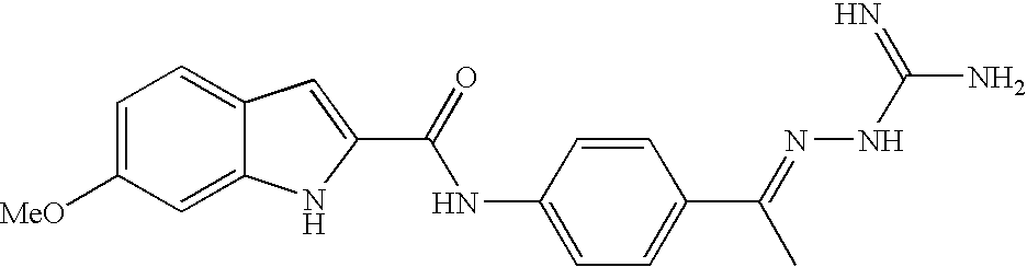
C1=C([MeO])C=C2C(=C1)C=C(C(=O)NC1=CC=C(C(=NNC(N)=N)C)C=C1)N2
